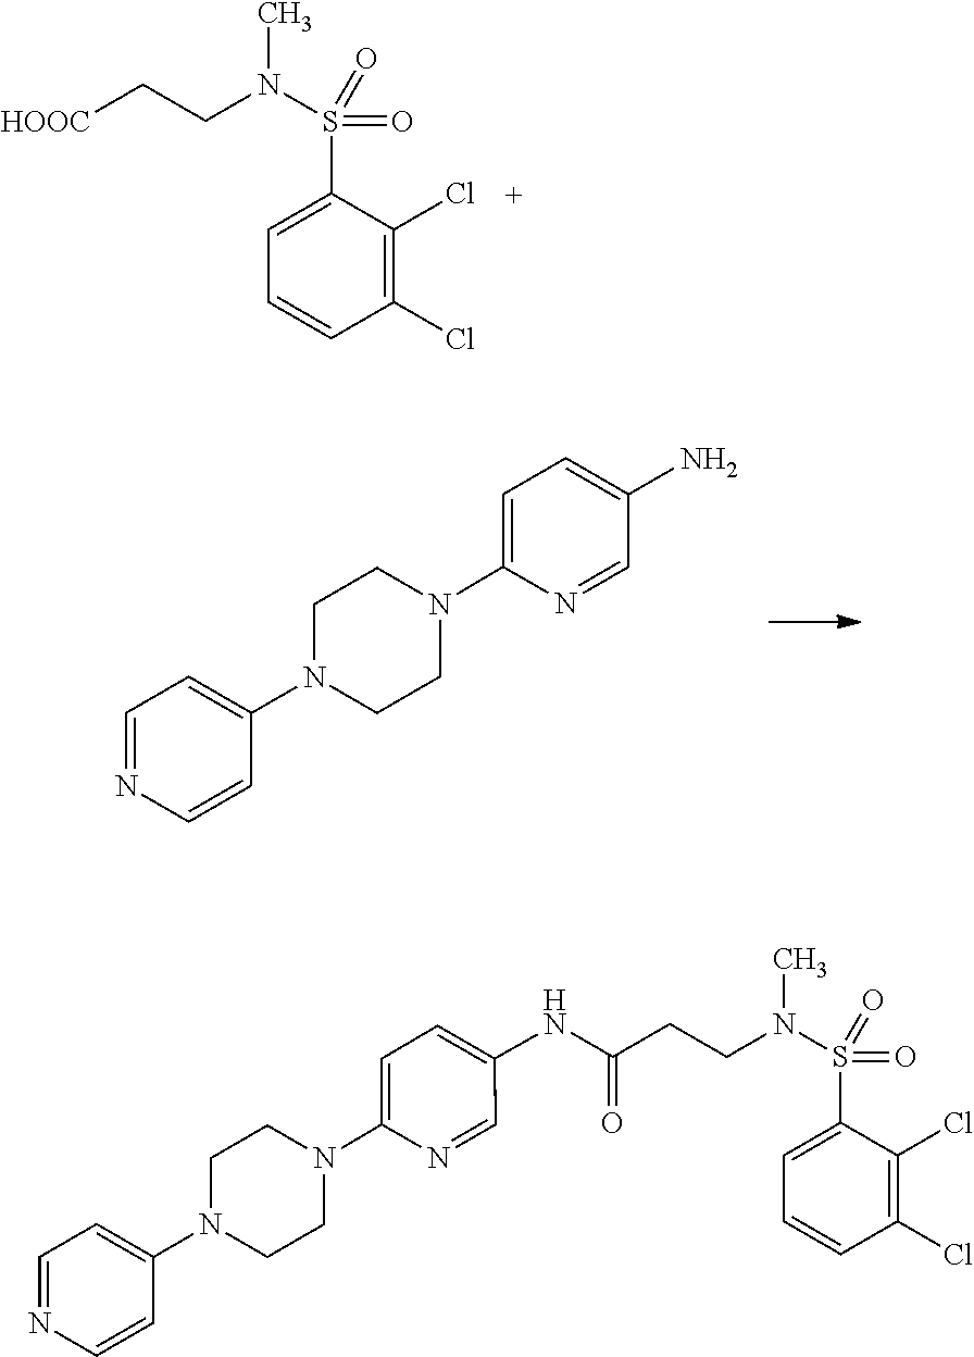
N(C(CCN(S(=O)(=O)C1=CC=CC(Cl)=C1Cl)C)=O)C1=CC=C(N2CCN(C3=CC=NC=C3)CC2)N=C1.[HOOC]CCN(S(=O)(=O)C1=CC=CC(Cl)=C1Cl)C.C1=NC=CC(N2CCN(C3=CC=C(N)C=N3)CC2)=C1
